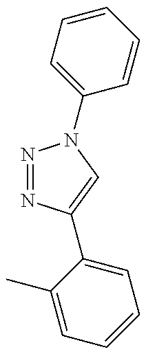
N1=NC(C2=CC=CC=C2C)=CN1C1=CC=CC=C1
